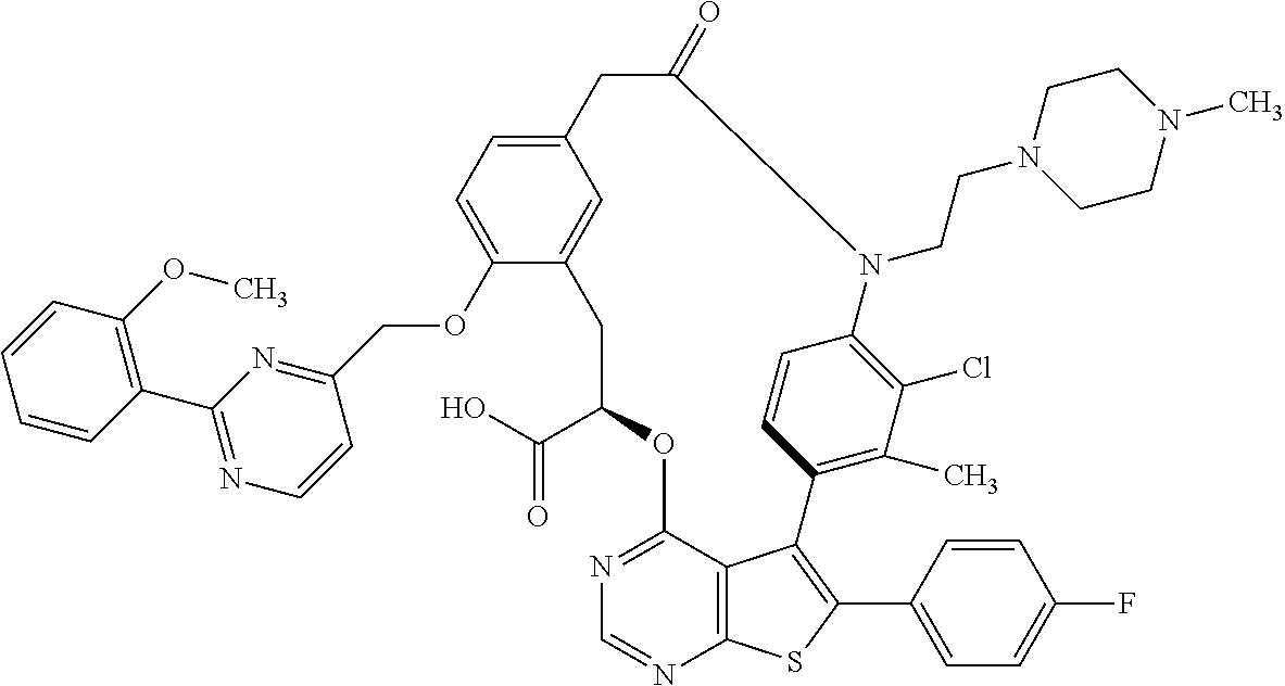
C1(C(O)=O)OC2=NC=NC3=C2C(=C(C2=CC=C(F)C=C2)S3)C2=C(C)C(Cl)=C(C=C2)N(CCN2CCN(C)CC2)C(=O)CC2=CC=C(OCC3=NC(C4=C(OC)C=CC=C4)=NC=C3)C(=C2)C1
